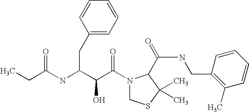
N(C(C(C(N1CSC(C)(C)C1C(NCC1=C(C)C=CC=C1)=O)=O)O)CC1=CC=CC=C1)C(=O)CC
